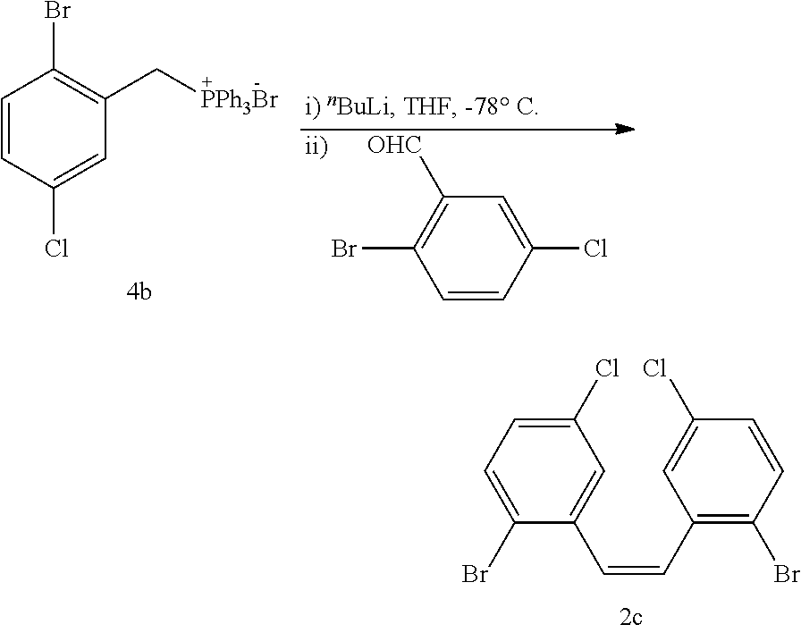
C1=CC(Cl)=CC(C[PPh3Br])=C1Br.C1=CC(Cl)=CC([OHC])=C1Br.[ii)].C1(Cl)=CC=C(Br)C(C=CC2=C(Br)C=CC(Cl)=C2)=C1
